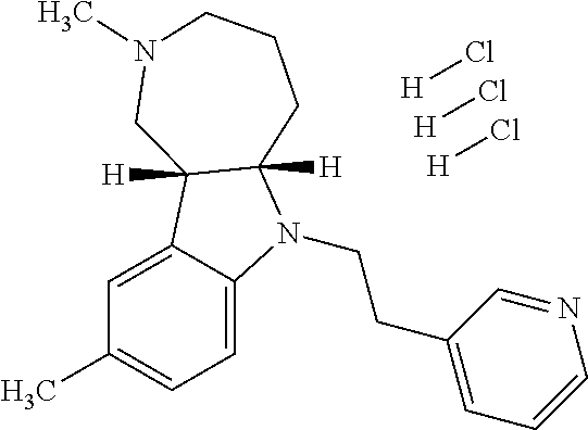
C1=C2C(=CC=C1C)N(CCC1=CC=CN=C1)C1([H])C2([H])CN(C)CCC1.[H]Cl.[H]Cl.[H]Cl
